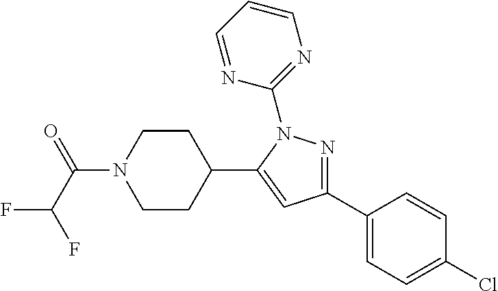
FC(C(N1CCC(C2=CC(C3=CC=C(Cl)C=C3)=NN2C2=NC=CC=N2)CC1)=O)F
